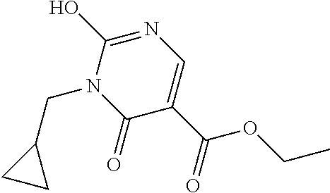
C1(C(=O)OCC)=CN=C(O)N(CC2CC2)C1=O
